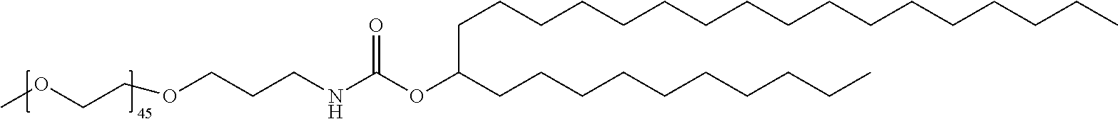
C(C(CCCCCCCCCC)OC(NCCCOCCOC)=O)CCCCCCCCCCCCCCCC
